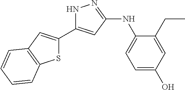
N1C(C2=CC3=C(S2)C=CC=C3)=CC(NC2=CC=C(O)C=C2CC)=N1
